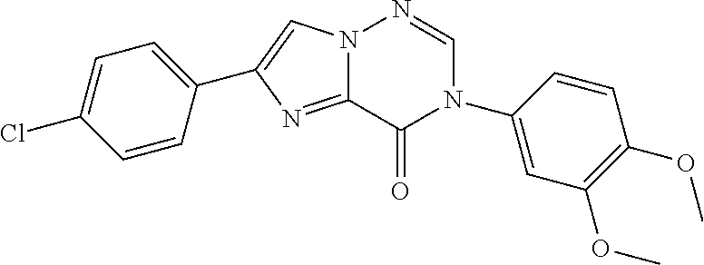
C12=NC(C3=CC=C(Cl)C=C3)=CN1N=CN(C1=CC(OC)=C(OC)C=C1)C2=O
